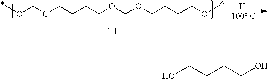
[H].[100 C].*OCOCCCCOCOCCCCO*.OCCCCO
